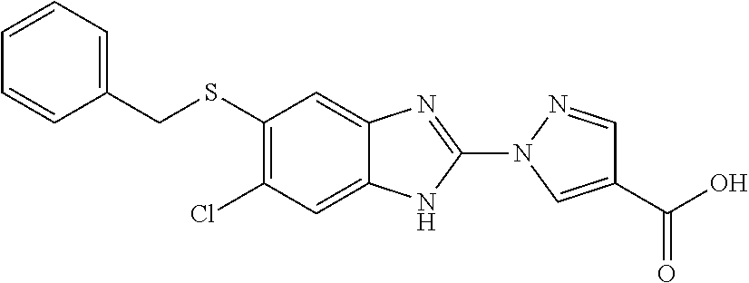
C1(SCC2=CC=CC=C2)=C(Cl)C=C2C(=C1)N=C(N1N=CC(C(O)=O)=C1)N2
